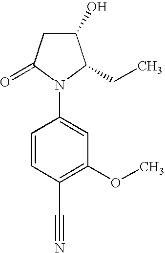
C1(O)CC(=O)N(C2=CC(OC)=C(C#N)C=C2)C1CC
